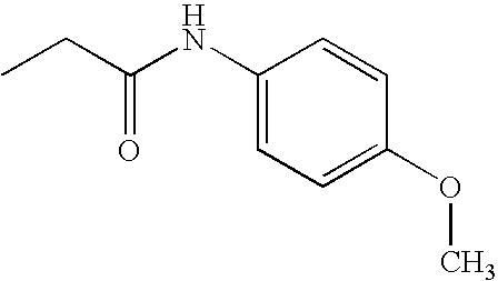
C1(NC(CC)=O)=CC=C(OC)C=C1
